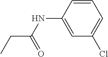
C1=CC(NC(CC)=O)=CC(Cl)=C1
